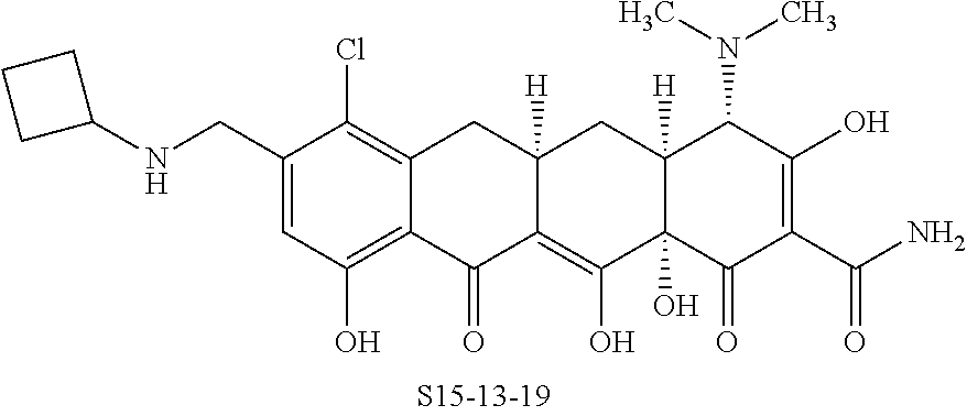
C1(CNC2CCC2)=CC(O)=C2C(=C1Cl)CC1([H])C(=C(O)C3(O)C([H])(C1)C(N(C)C)C(O)=C(C(N)=O)C3=O)C2=O
